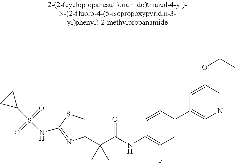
C1(C(C(NC2=C(F)C=C(C3=CN=CC(OC(C)C)=C3)C=C2)=O)(C)C)=CSC(NS(C2CC2)(=O)=O)=N1
